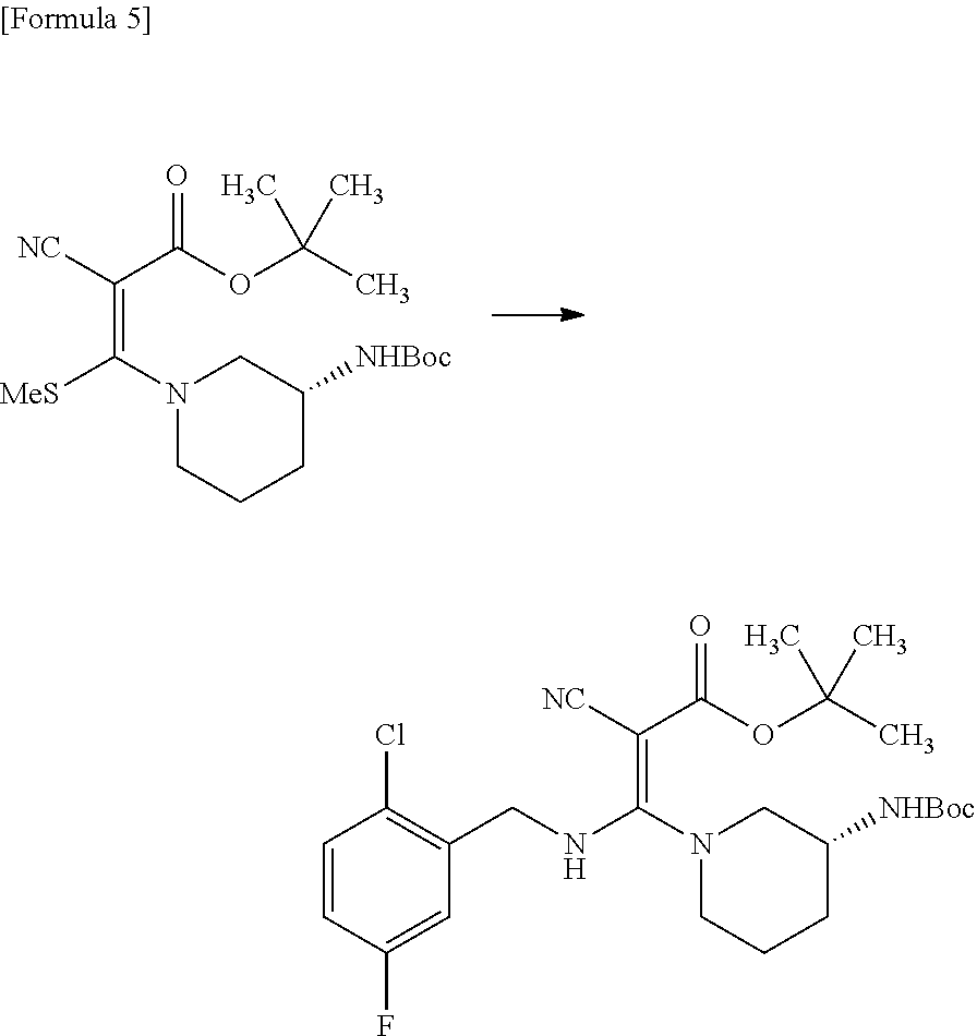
C(=C(N1CCCC([NHBoc])C1)[MeS])(C(OC(C)(C)C)=O)[NC].C(=C(N1CCCC([NHBoc])C1)NCC1=C(Cl)C=CC(F)=C1)(C(OC(C)(C)C)=O)[NC]
